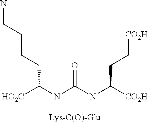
[HO2C]C(NC(NC([CO2H])CC[CO2H])=O)CCCCN
